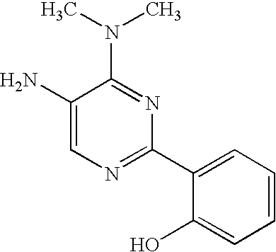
C1(N)=CN=C(C2=CC=CC=C2O)N=C1N(C)C
